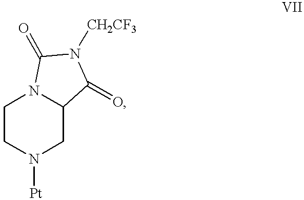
C1CN([Pt])CC2N1C(=O)N([CH2CF3])C2=O
